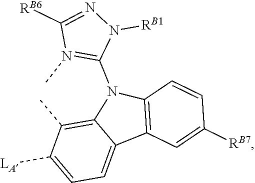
C12=C(C)C([LA])=CC=C1C1=C(N2C2=N(C)C([RB6])=NN2[RB1])C=CC([RB7])=C1
